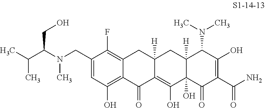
C1=C(CN(C(CO)C(C)C)C)C(F)=C2C(=C1O)C(=O)C1=C(O)C3(O)C([H])(CC1([H])C2)C(N(C)C)C(O)=C(C(N)=O)C3=O
